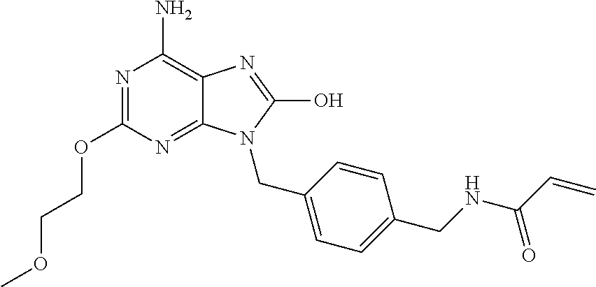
N1=C(OCCOC)N=C2C(=C1N)N=C(O)N2CC1=CC=C(CNC(C=C)=O)C=C1
